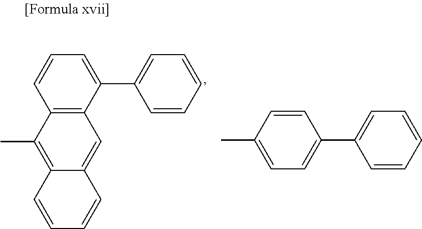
C12=C(C(C3=CC=CC=C3)=CC=C1)C=C1C(=C2C)C=CC=C1.C1=C(C)C=CC(C2=CC=CC=C2)=C1
